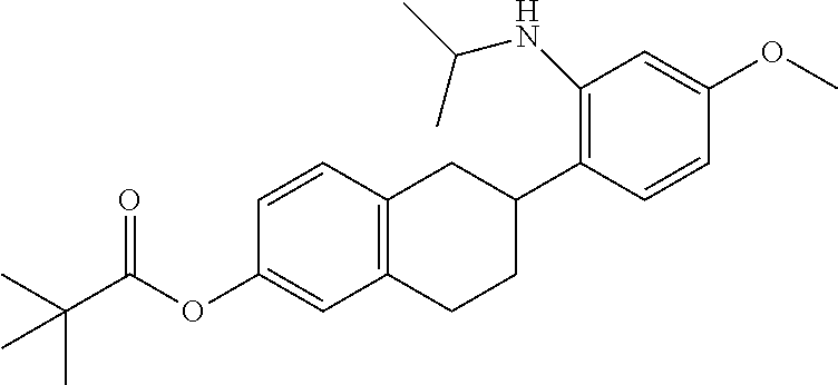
C12=C(C=CC(OC(C(C)(C)C)=O)=C1)CC(C1=C(NC(C)C)C=C(OC)C=C1)CC2
